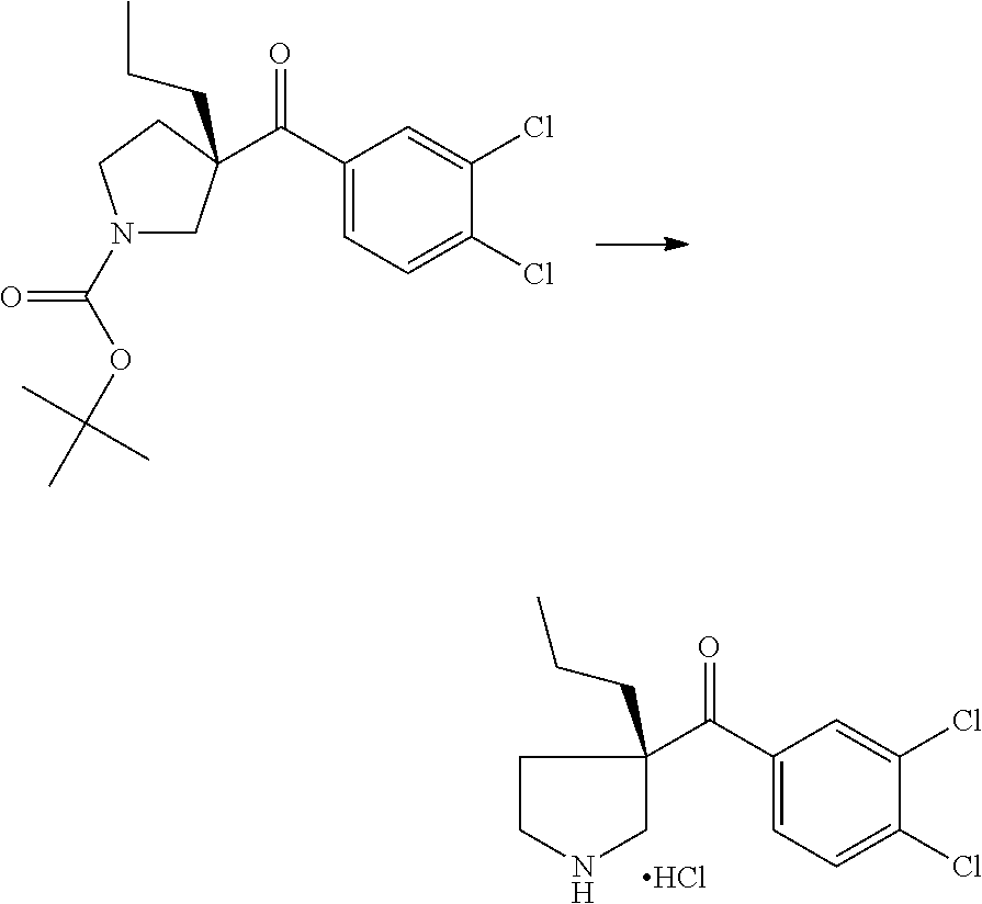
N1(C(=O)OC(C)(C)C)CC(C(C2=CC=C(Cl)C(Cl)=C2)=O)(CCC)CC1.C(C1=CC=C(Cl)C(Cl)=C1)(=O)C1(CCC)CCNC1.Cl
